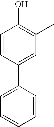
C1=CC(C2=CC(C)=C(O)C=C2)=CC=C1
